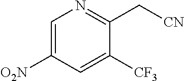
C1=C([O2N])C=C([CF3])C(C[CN])=N1
